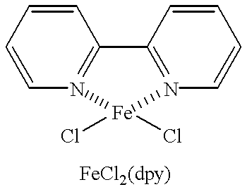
C1=CC=CN2=C1C1=N(C=CC=C1)[Fe]2(Cl)Cl
